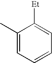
C1(C)=CC=CC=C1[Et]
